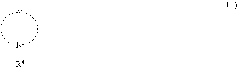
[Y].N[R4]
